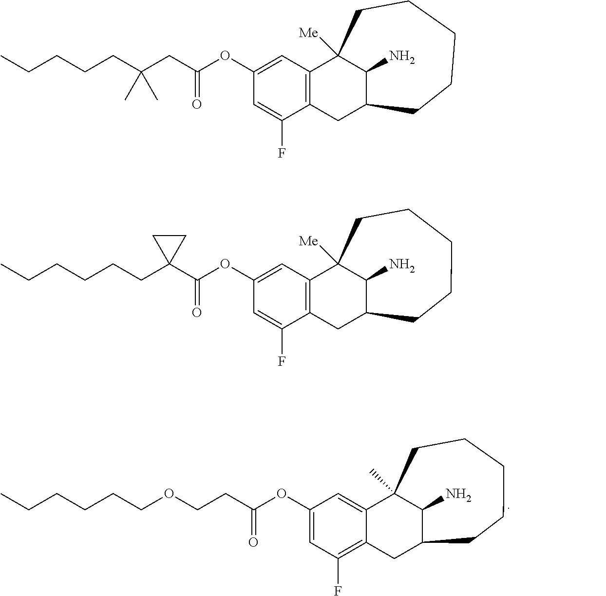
C(CC(OC1=CC(F)=C2C(=C1)C1(C)C(N)C(C2)CCCCC1)=O)OCCCCCC.C(CC(OC1=CC2=C(C(F)=C1)CC1C(N)C2([Me])CCCCC1)=O)(CCCCC)(C)C.C(C1(C(OC2=CC3=C(C(F)=C2)CC2C(N)C3([Me])CCCCC2)=O)CC1)CCCCC
